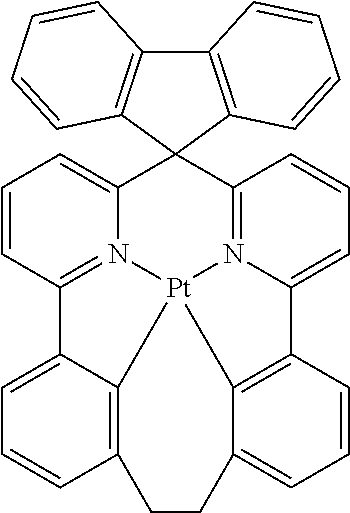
C12=CC=CC3=N1[Pt]14N5=C(C=CC=C5C35C3=C(C6=C5C=CC=C6)C=CC=C3)C3=CC=CC(=C31)CCC1=CC=CC2=C14
